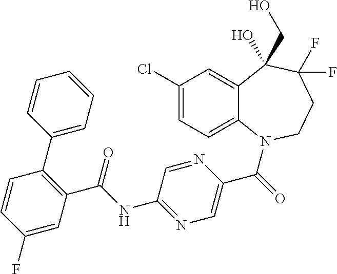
C1(Cl)=CC=C2C(=C1)C(O)(CO)C(F)(F)CCN2C(=O)C1=CN=C(NC(C2=C(C3=CC=CC=C3)C=CC(F)=C2)=O)C=N1
